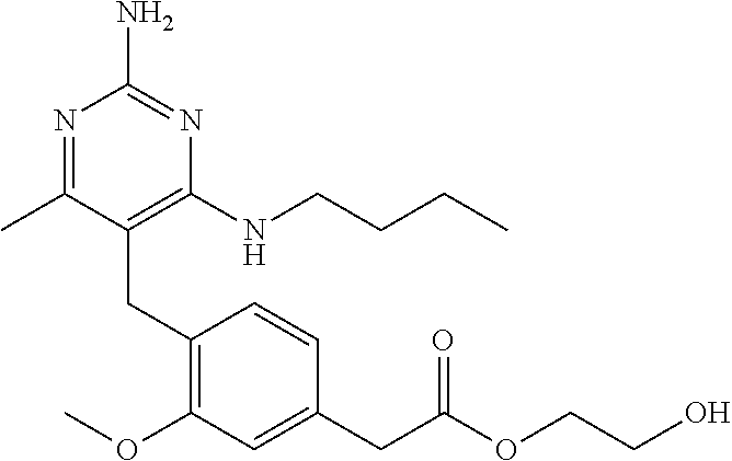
C(C1=C(NCCCC)N=C(N)N=C1C)C1=C(OC)C=C(CC(=O)OCCO)C=C1
